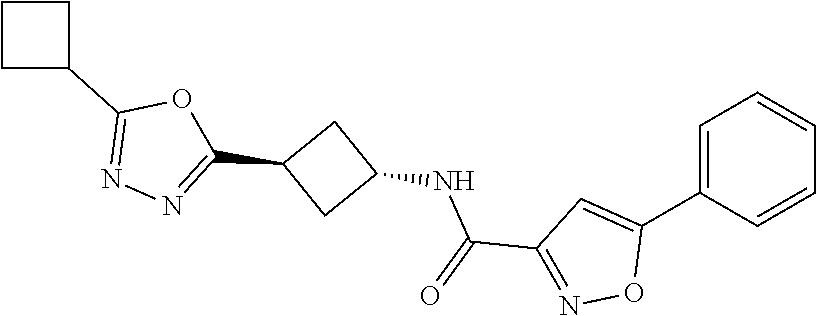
C1(C2CCC2)=NN=C(C2CC(NC(C3=NOC(C4=CC=CC=C4)=C3)=O)C2)O1
